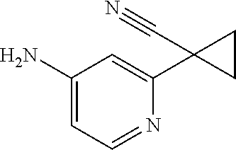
C1(N)=CC=NC(C2(C#N)CC2)=C1
